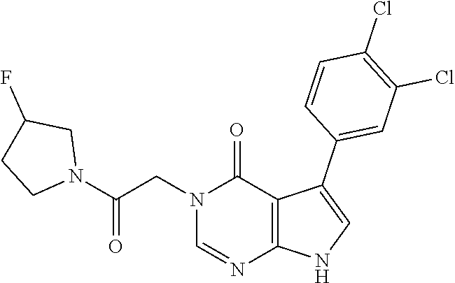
C1=NC2=C(C(=O)N1CC(N1CC(F)CC1)=O)C(C1=CC(Cl)=C(Cl)C=C1)=CN2
